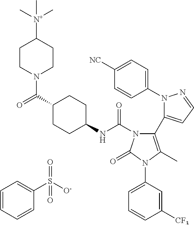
C1(N2N=CC=C2C2=C(C)N(C3=CC=CC([CF3])=C3)C(=O)N2C(NC2CCC(C(=O)N3CCC([N+](C)(C)C)CC3)CC2)=O)=CC=C([NC])C=C1.C1=CC=CC(S([O-])(=O)=O)=C1
